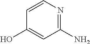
C1=CN=C(N)C=C1O
